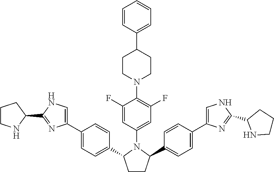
C1(C2=CC=CC=C2)CCN(C2=C(F)C=C(N3C(C4=CC=C(C5=CNC(C6CCCN6)=N5)C=C4)CCC3C3=CC=C(C4=CNC(C5NCCC5)=N4)C=C3)C=C2F)CC1
